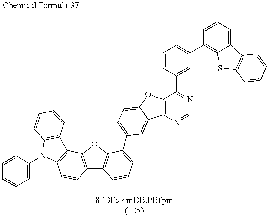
C12=C(OC3=C1C=CC=C3C1=CC=C3OC4=C(N=CN=C4C4=CC(C5=C6C(=CC=C5)C5=C(S6)C=CC=C5)=CC=C4)C3=C1)C1=C(C=C2)N(C2=CC=CC=C2)C2=C1C=CC=C2
